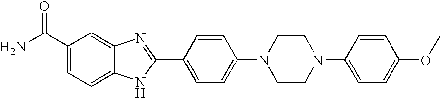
C1(C(N)=O)=CC=C2C(=C1)N=C(C1=CC=C(N3CCN(C4=CC=C(OC)C=C4)CC3)C=C1)N2
